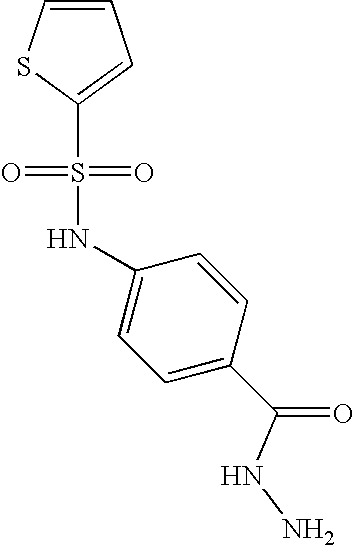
C1=CSC(S(NC2=CC=C(C(=O)NN)C=C2)(=O)=O)=C1
